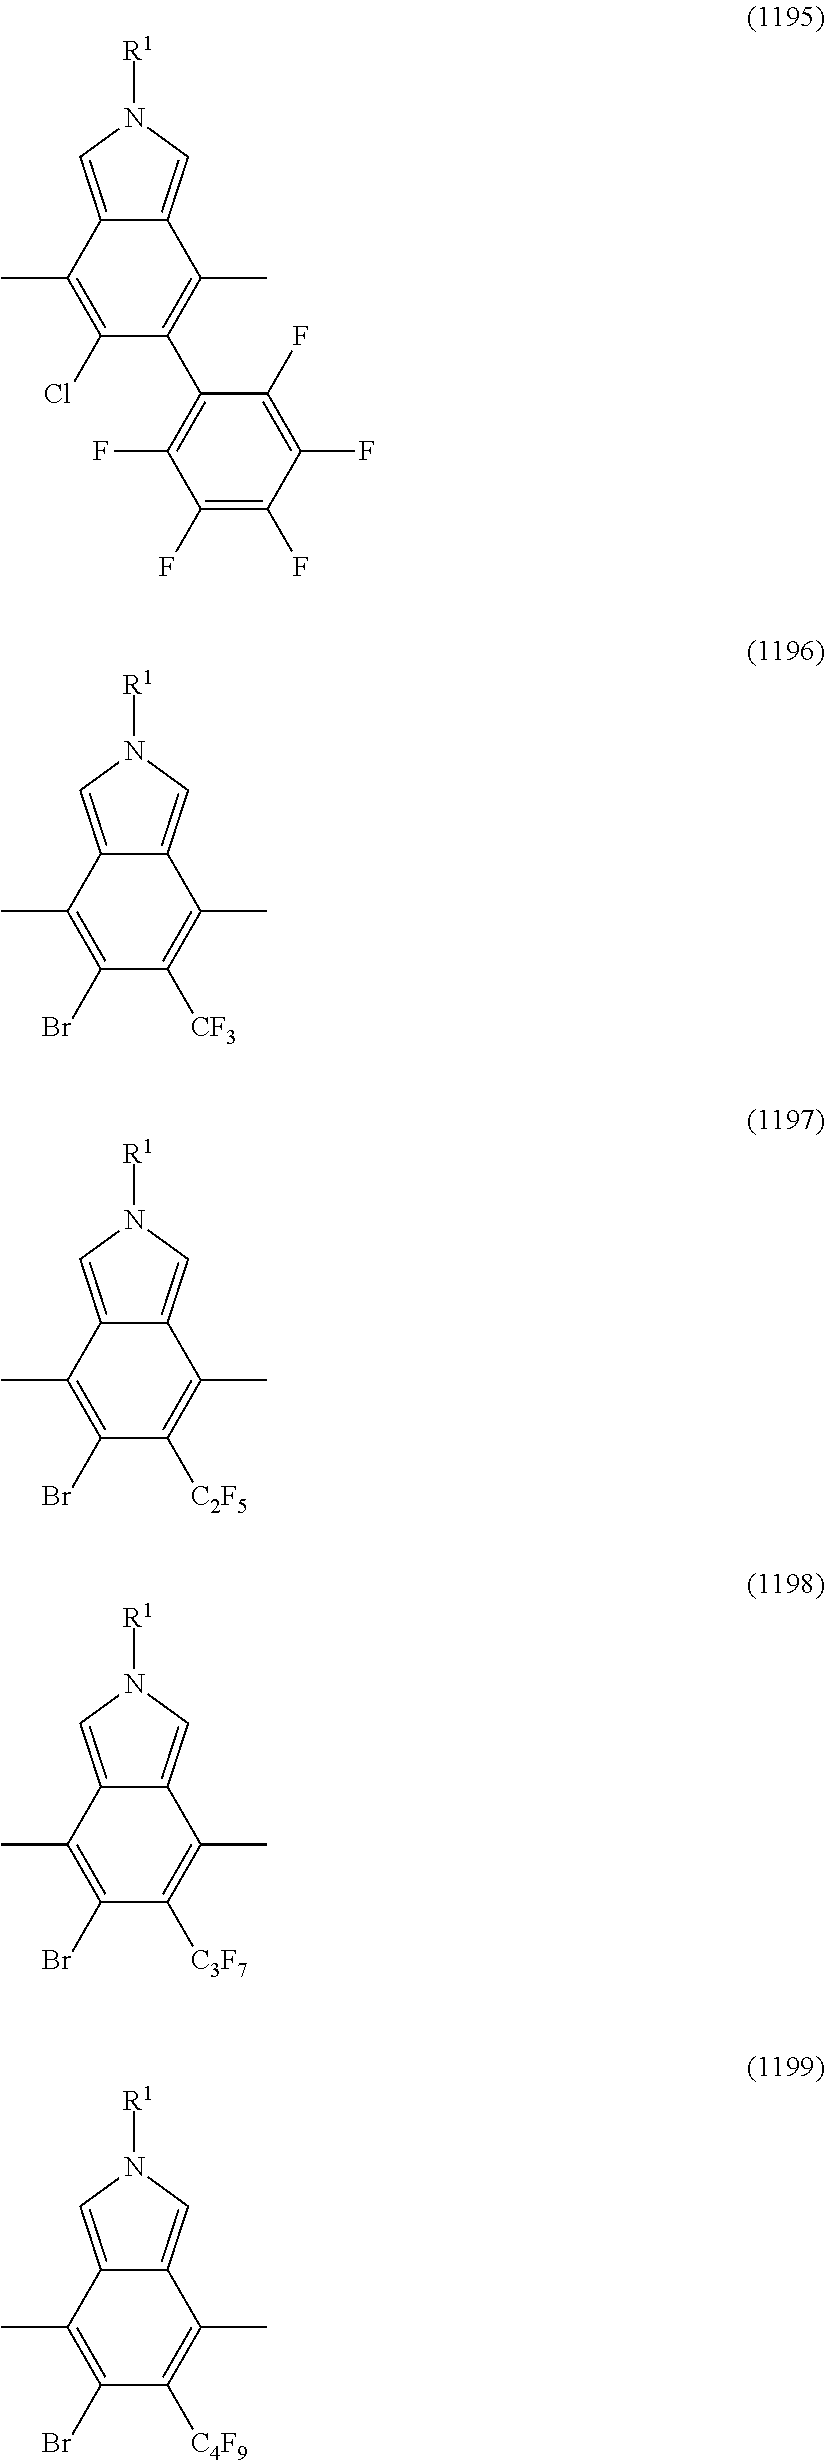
C12=CN([R1])C=C1C(C)=C(C1=C(F)C(F)=C(F)C(F)=C1F)C(Cl)=C2C.C12=CN([R1])C=C1C(C)=C([CF3])C(Br)=C2C.C12=CN([R1])C=C1C(C)=C([C2F5])C(Br)=C2C.C12=CN([R1])C=C1C(C)=C([C3F7])C(Br)=C2C.C12=CN([R1])C=C1C(C)=C([C4F9])C(Br)=C2C
